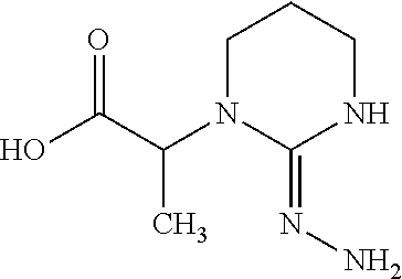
OC(C(N1C(=NN)NCCC1)C)=O
